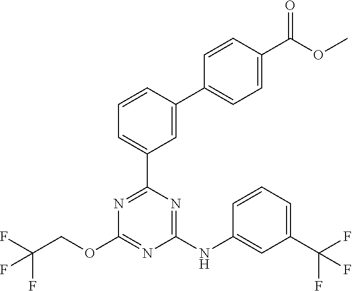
N1=C(OCC(F)(F)F)N=C(C2=CC=CC(C3=CC=C(C(OC)=O)C=C3)=C2)N=C1NC1=CC(C(F)(F)F)=CC=C1
